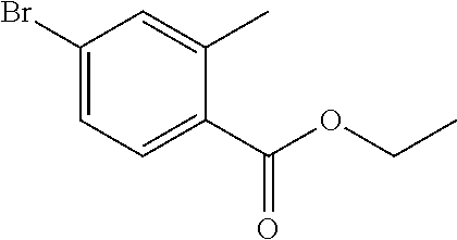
C1(Br)=CC=C(C(=O)OCC)C(C)=C1
